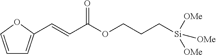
C1=COC(C=CC(OCCC[Si]([OMe])([OMe])[OMe])=O)=C1
